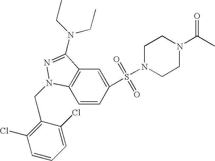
C1=CC(S(=O)(=O)N2CCN(C(C)=O)CC2)=CC2=C1N(CC1=C(Cl)C=CC=C1Cl)N=C2N(CC)CC
